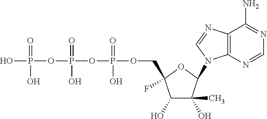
OP(=O)(OP(=O)(O)OP(=O)(O)OCC1(F)C(O)C(O)(C)C(N2C3=C(N=C2)C(N)=NC=N3)O1)O
